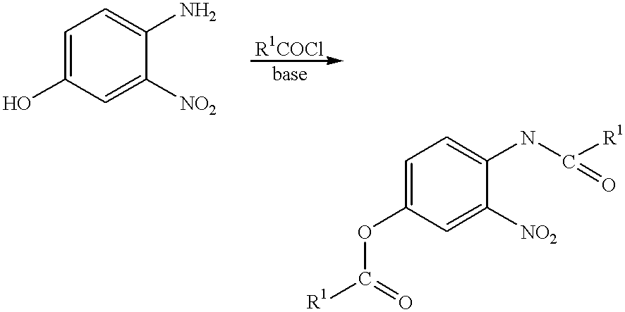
C1=C(O)C=C([NO2])C(N)=C1.C1=C(OC([R1])=O)C=C([NO2])C(NC([R1])=O)=C1
